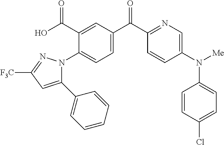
C1=C(C(C2=NC=C(N([Me])C3=CC=C(Cl)C=C3)C=C2)=O)C=C(C(O)=O)C(N2C(C3=CC=CC=C3)=CC([F3C])=N2)=C1
